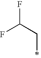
FC(CC)F
